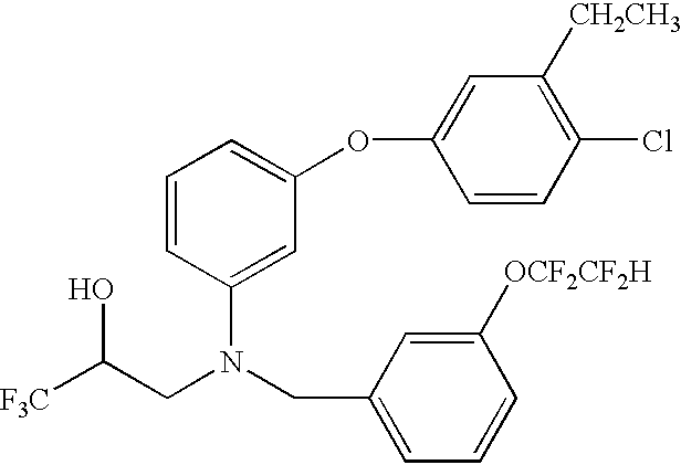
[F3C]C(CN(CC1=CC=CC([OCF2CF2H])=C1)C1=CC(OC2=CC([CH2CH3])=C(Cl)C=C2)=CC=C1)O
